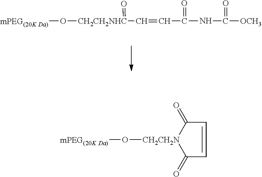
[mPEG(20K Da)]O[CH2CH2NHC](C=CC(NC([OCH3])=O)=O)=O.C1=CC(=O)[CH2CH2N](O[mPEG(20K Da)])C1=O
